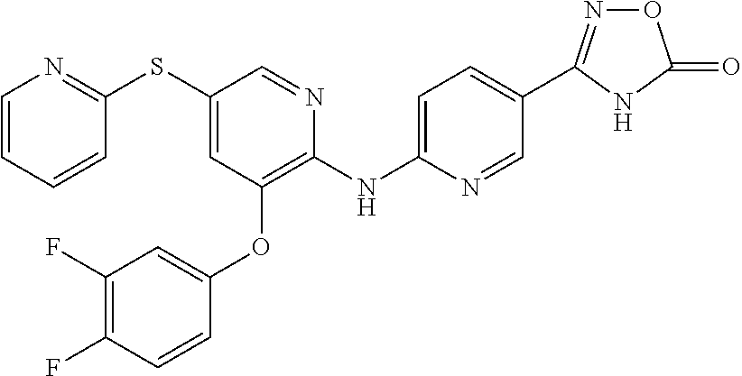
C1(SC2=NC=CC=C2)=CC(OC2=CC(F)=C(F)C=C2)=C(NC2=CC=C(C3=NOC(=O)N3)C=N2)N=C1
